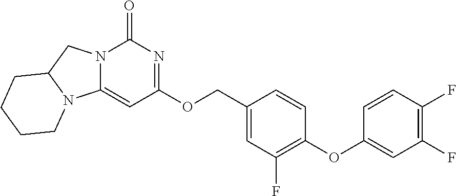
N12C(CN3C1=CC(OCC1=CC(F)=C(OC4=CC(F)=C(F)C=C4)C=C1)=NC3=O)CCCC2
